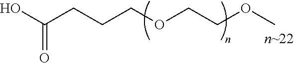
C(CCCOCCOC)(O)=O
